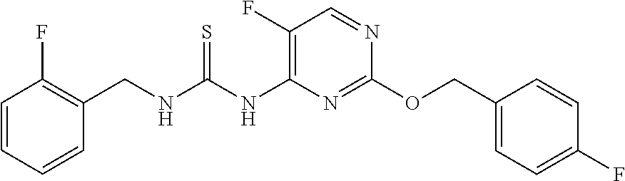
C1(F)=CC=C(COC2=NC(NC(NCC3=C(F)C=CC=C3)=S)=C(F)C=N2)C=C1
